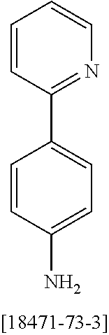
C1=CC(C2=CC=C(N)C=C2)=NC=C1
